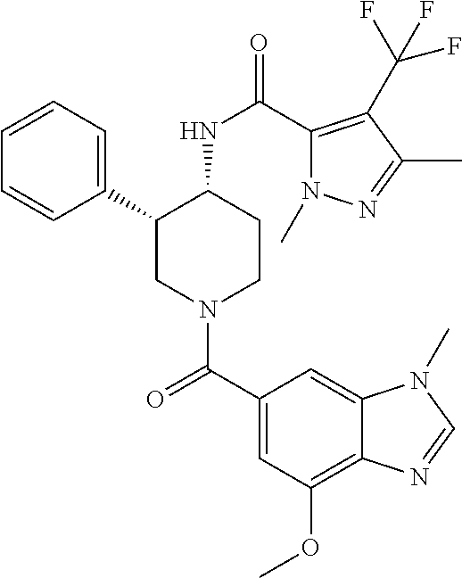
C1=CC=C(C2CN(C(C3=CC(OC)=C4C(=C3)N(C)C=N4)=O)CCC2NC(=O)C2=C(C(F)(F)F)C(C)=NN2C)C=C1
